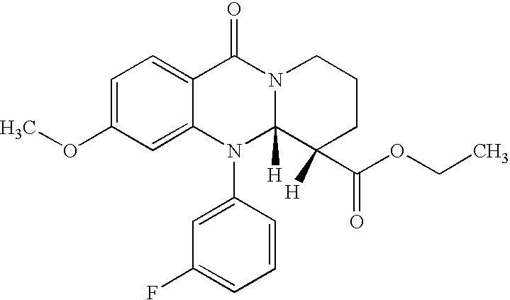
C1=C(OC)C=C2C(=C1)C(=O)N1C([H])(N2C2=CC(F)=CC=C2)C([H])(C(OCC)=O)CCC1
